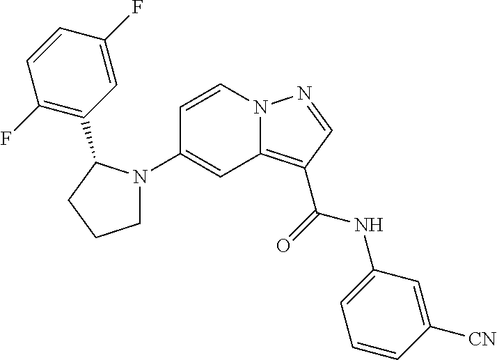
C1=CN2C(=C(C(=O)NC3=CC=CC([CN])=C3)C=N2)C=C1N1CCCC1C1=C(F)C=CC(F)=C1
